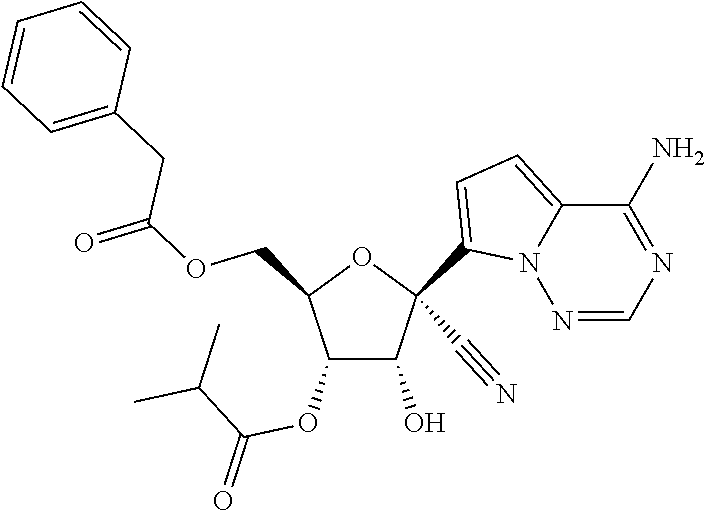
O(CC1C(OC(C(C)C)=O)C(O)C(C#N)(C2=CC=C3N2N=CN=C3N)O1)C(=O)CC1=CC=CC=C1
